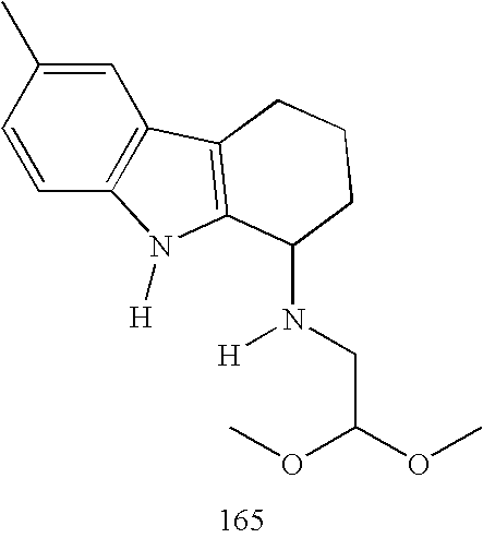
C1=CC2=C(C=C1C)C1=C(N2[H])C(N(CC(OC)OC)[H])CCC1
